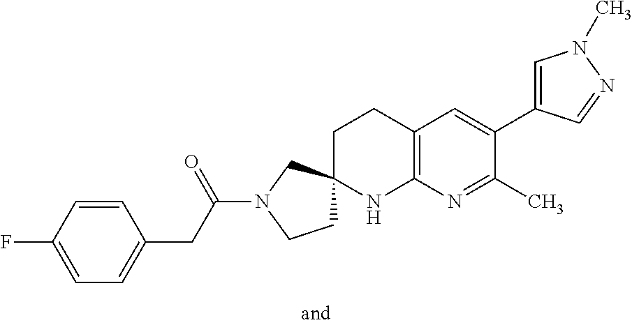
C1=C(F)C=CC(CC(N2CCC3(C2)CCC2=C(N3)N=C(C)C(C3=CN(C)N=C3)=C2)=O)=C1
